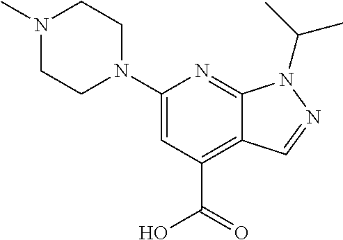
C12=NC(N3CCN(C)CC3)=CC(C(=O)O)=C1C=NN2C(C)C
